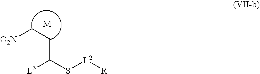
[O2N]CCC(S[L2][R])[L3]
